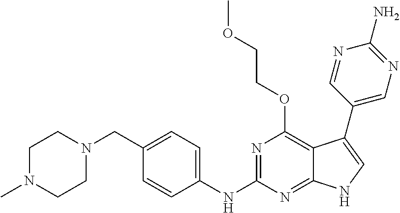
C1N(C)CCN(CC2=CC=C(NC3=NC(OCCOC)=C4C(=N3)NC=C4C3=CN=C(N)N=C3)C=C2)C1
